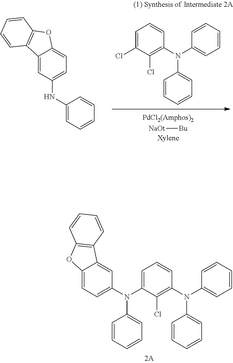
C12=CC(NC3=CC=CC=C3)=CC=C1OC1=C2C=CC=C1.C1=C(Cl)C(Cl)=C(N(C2=CC=CC=C2)C2=CC=CC=C2)C=C1.[NaOt][Bu].C12=CC=C(N(C3=CC=CC(N(C4=CC=CC=C4)C4=CC=CC=C4)=C3Cl)C3=CC=CC=C3)C=C1C1=C(O2)C=CC=C1
